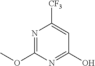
N1=C(OC)N=C(O)C=C1[CF3]
